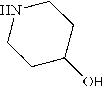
N1CCC(O)CC1
